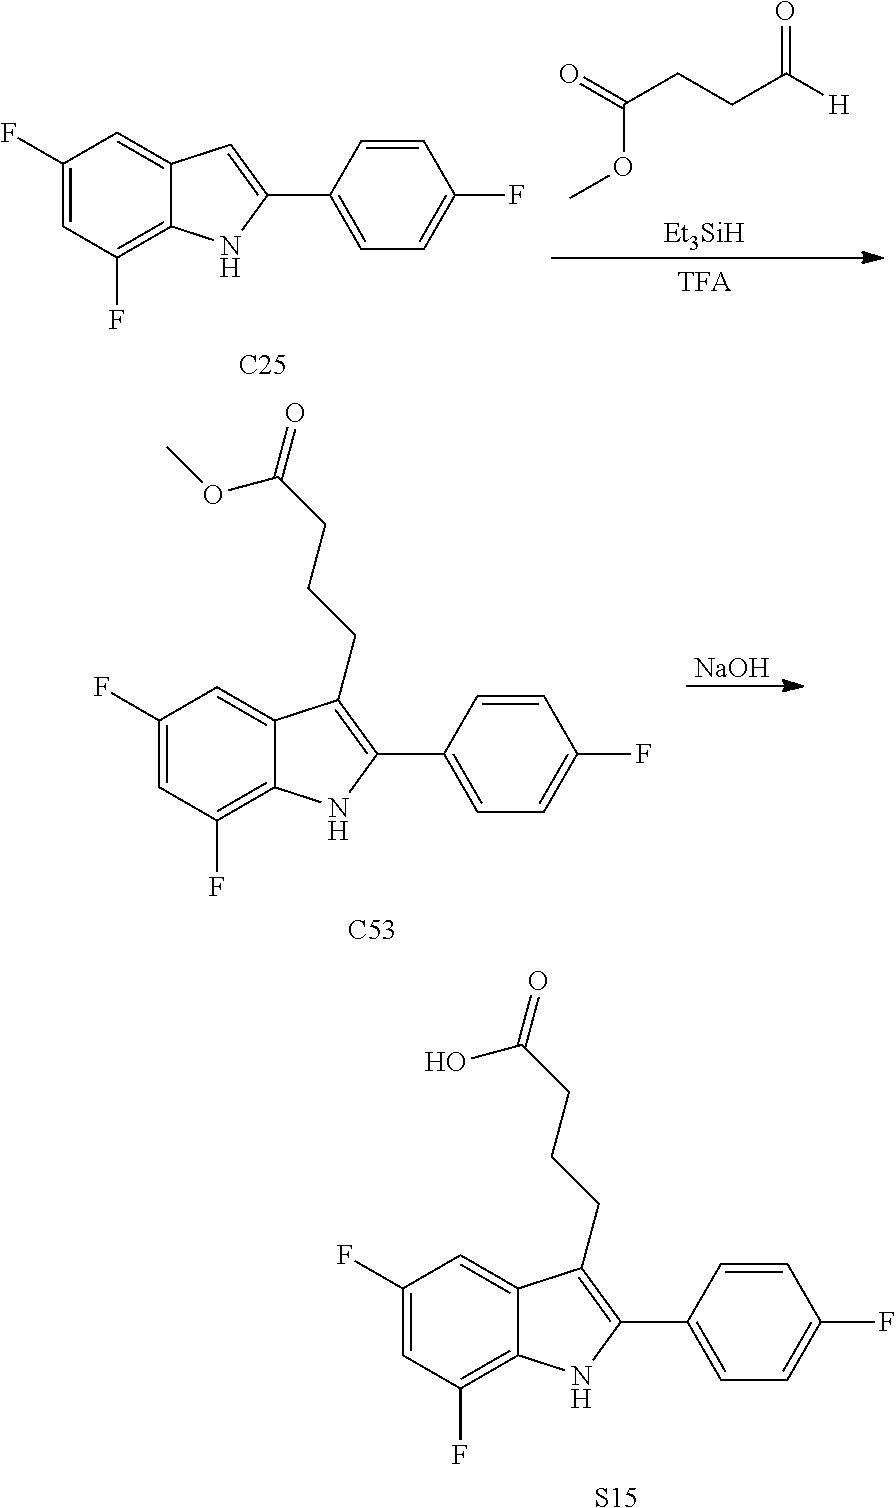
C1(F)=CC(F)=C2C(=C1)C(CCCC(=O)O)=C(C1=CC=C(F)C=C1)N2.[S15].O=C(CCC([H])=O)OC.[Et3SiH].C1(F)=CC(F)=C2C(=C1)C=C(C1=CC=C(F)C=C1)N2.[C25].C1(F)=CC(F)=C2C(=C1)C(CCCC(=O)OC)=C(C1=CC=C(F)C=C1)N2.[C53].[NaOH]
